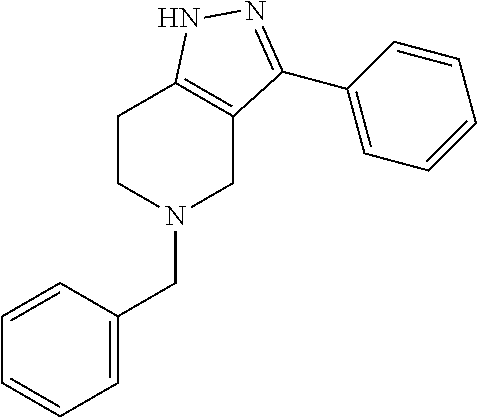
C(N1CC2=C(CC1)NN=C2C1=CC=CC=C1)C1=CC=CC=C1
